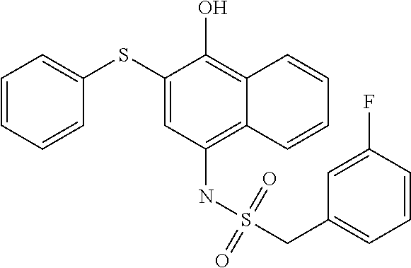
C1=CC=CC(SC2=CC(NS(CC3=CC=CC(F)=C3)(=O)=O)=C3C(=C2O)C=CC=C3)=C1
